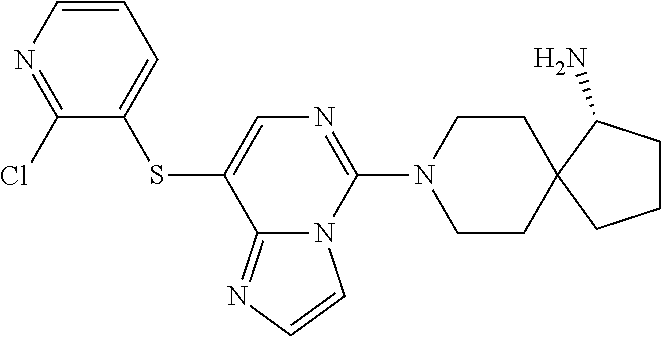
C1=CN=C(Cl)C(SC2=CN=C(N3CCC4(CC3)CCCC4N)N3C2=NC=C3)=C1
